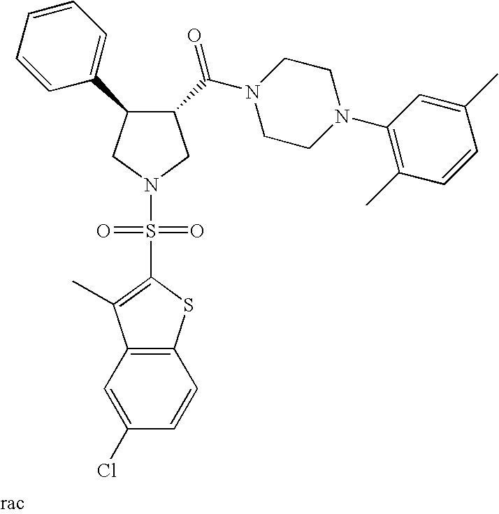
C1(C(N2CCN(C3=C(C)C=CC(C)=C3)CC2)=O)C(C2=CC=CC=C2)CN(S(=O)(=O)C2=C(C)C3=C(S2)C=CC(Cl)=C3)C1
